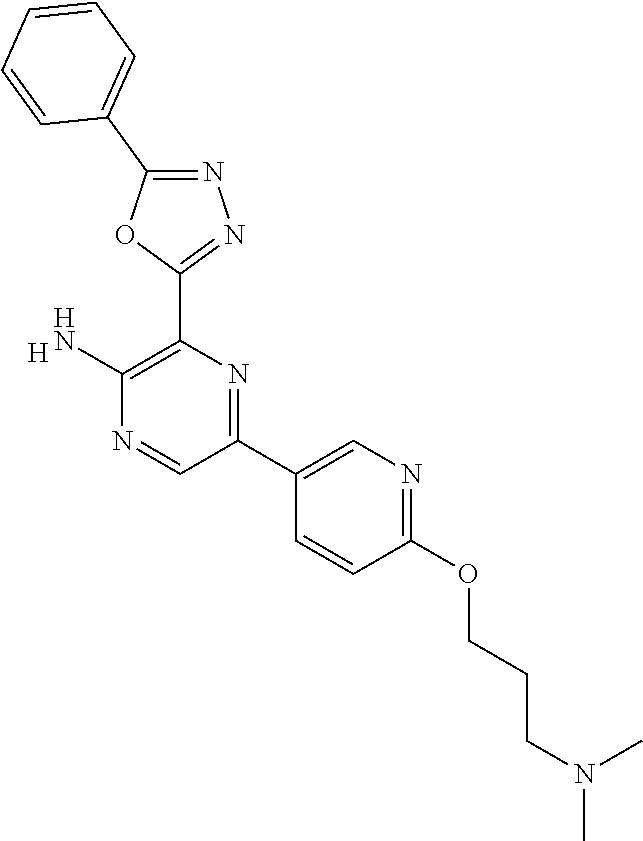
[H].C1(N)=C(C2=NN=C(C3=CC=CC=C3)O2)N=C(C2=CN=C(OCCCN(C)C)C=C2)C=N1
